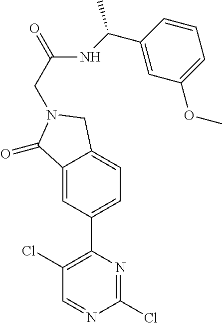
C1(Cl)=C(C2=CC=C3C(=C2)C(=O)N(CC(NC(C2=CC(OC)=CC=C2)C)=O)C3)N=C(Cl)N=C1
